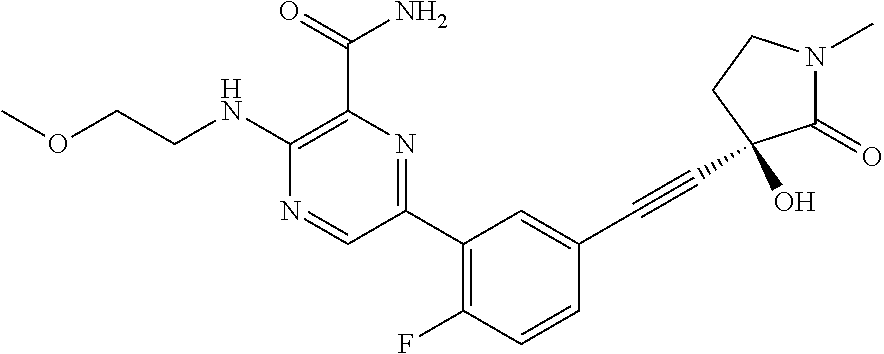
COCCNC1=C(C(N)=O)N=C(C2=C(F)C=CC(C#CC3(O)C(=O)N(C)CC3)=C2)C=N1
